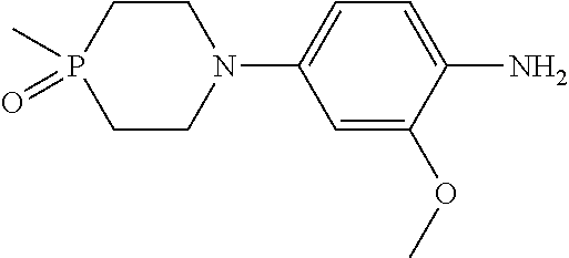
C1P(C)(=O)CCN(C2=CC=C(N)C(OC)=C2)C1
